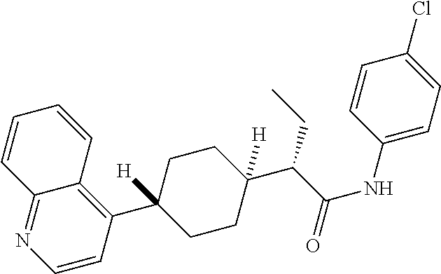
C1=CC=CC2=NC=CC(C3([H])CCC(C(C(=O)NC4=CC=C(Cl)C=C4)CC)([H])CC3)=C12
